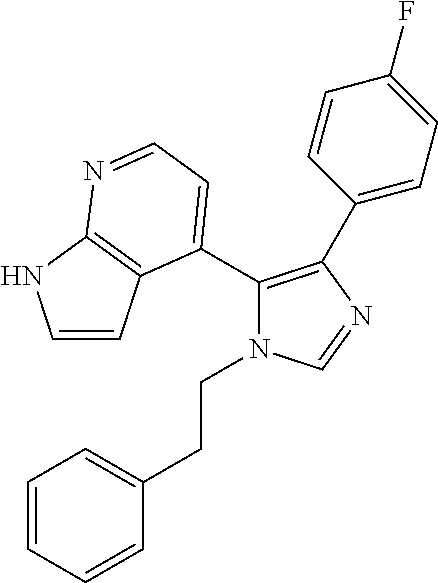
C1(C2=CC=NC3=C2C=CN3)=C(C2=CC=C(F)C=C2)N=CN1CCC1=CC=CC=C1
